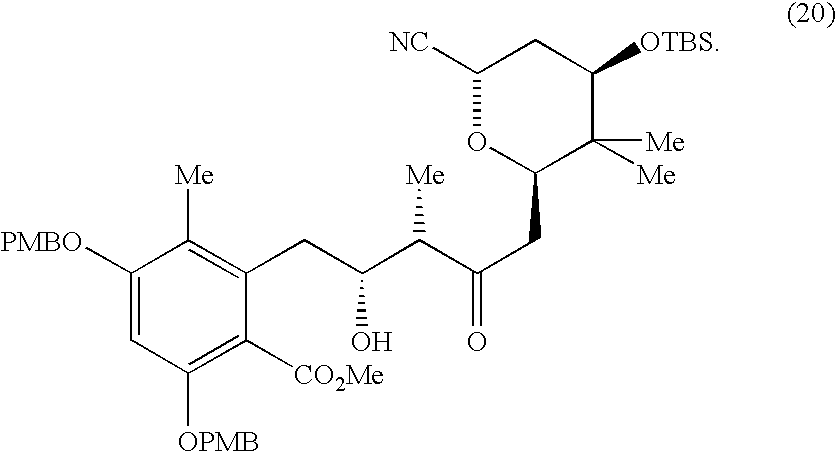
C1([PMBO])=CC([OPMB])=C([CO2Me])C(CC(O)C(C(=O)CC2C([Me])([Me])C([OTBS])CC([NC])O2)[Me])=C1[Me]
